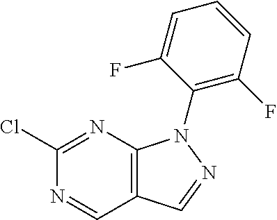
C1(N2C3=C(C=NC(Cl)=N3)C=N2)=C(F)C=CC=C1F
